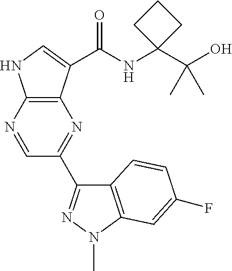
C12=C(N=CC(C3=NN(C)C4=C3C=CC(F)=C4)=N1)NC=C2C(NC1(C(O)(C)C)CCC1)=O
